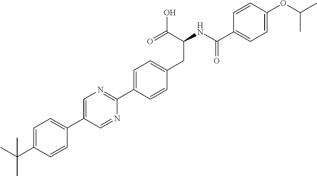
CC(C1=CC=C(C2=CN=C(C3=CC=C(CC(C(O)=O)NC(C4=CC=C(OC(C)C)C=C4)=O)C=C3)N=C2)C=C1)(C)C
